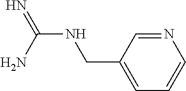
N(C(=N)N)CC1=CC=CN=C1
